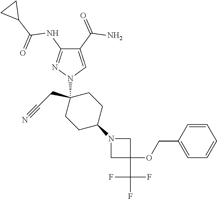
C1(C(=O)N)=CN(C2(CC#N)CCC(N3CC(OCC4=CC=CC=C4)(C(F)(F)F)C3)CC2)N=C1NC(C1CC1)=O
